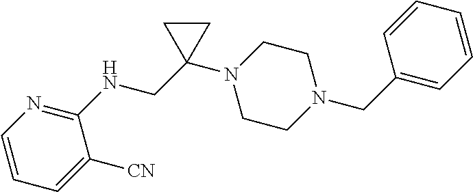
C1=CC=C([CN])C(NCC2(N3CCN(CC4=CC=CC=C4)CC3)CC2)=N1
